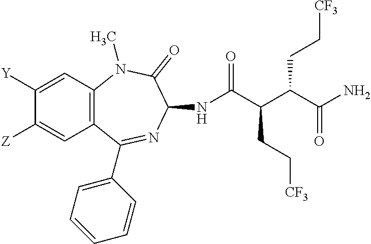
C12=C(C=C([Y])C([Z])=C1)N(C)C(=O)C(NC(C(C(C(N)=O)CC[CF3])CC[CF3])=O)N=C2C1=CC=CC=C1
